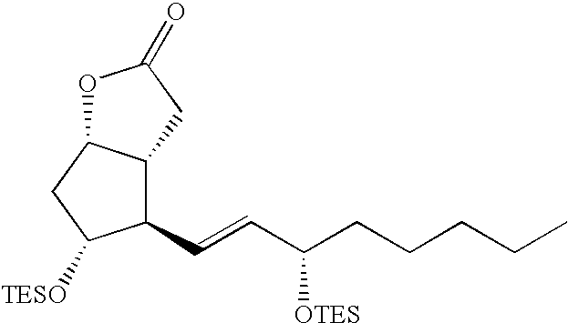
C1(C=CC(CCCCC)[OTES])C2C(CC1[TESO])OC(=O)C2
